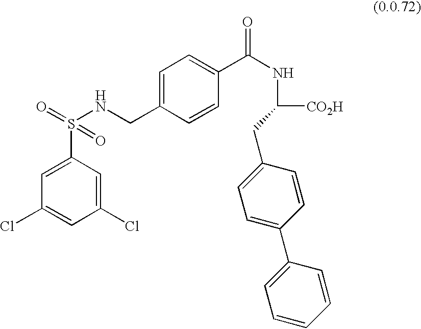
C1=C(S(NCC2=CC=C(C(NC(CC3=CC=C(C4=CC=CC=C4)C=C3)[CO2H])=O)C=C2)(=O)=O)C=C(Cl)C=C1Cl
